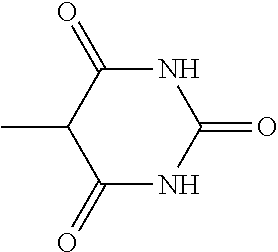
CC1C(=O)NC(=O)NC1=O
